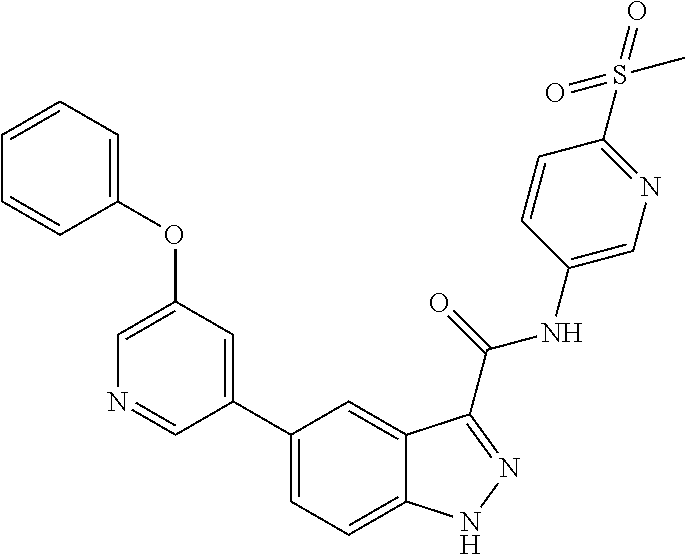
C1(OC2=CC=CC=C2)=CN=CC(C2=CC=C3C(=C2)C(C(NC2=CN=C(S(=O)(=O)C)C=C2)=O)=NN3)=C1
